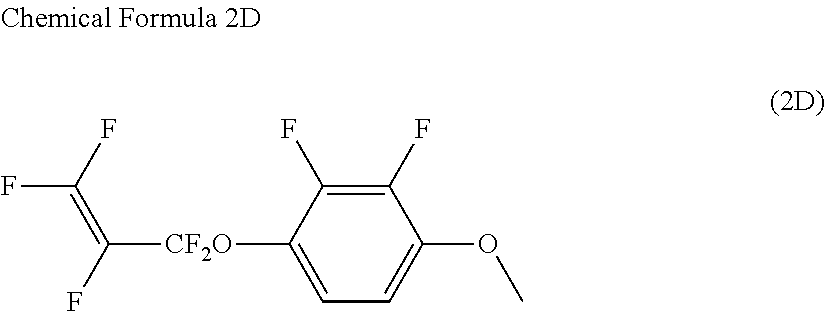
FC(F)=C(F)[CF2O]C1=CC=C(OC)C(F)=C1F
